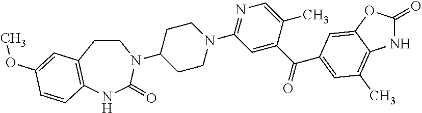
C1C(N2CCC3=C(NC2=O)C=CC(OC)=C3)CCN(C2=NC=C(C)C(C(=O)C3=CC(C)=C4C(=C3)OC(=O)N4)=C2)C1
